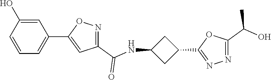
C1=C(O)C=CC=C1C1=CC(C(NC2CC(C3=NN=C(C(O)C)O3)C2)=O)=NO1
